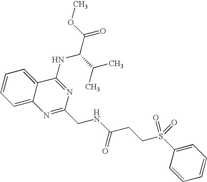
C12=CC=CC=C1C(NC(C(=O)OC)C(C)C)=NC(CNC(=O)CCS(C1=CC=CC=C1)(=O)=O)=N2
